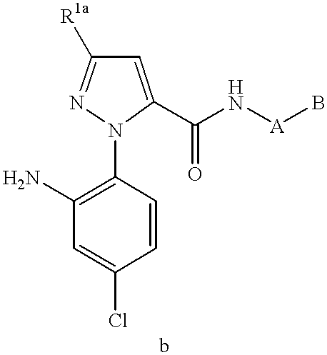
C1(N)=C(N2C(C(N[A]B)=O)=CC([R1a])=N2)C=CC(Cl)=C1
